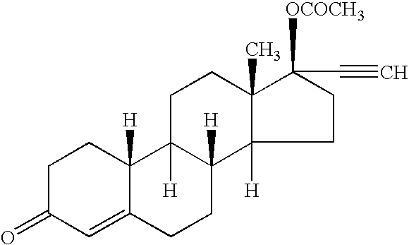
C1C(=O)C=C2C([H])(C1)C1([H])C([H])(CC2)C2([H])CCC([OCOCH3])(C#C)C2(C)CC1
